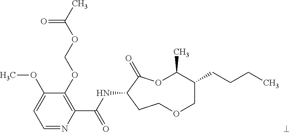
C1=NC(C(NC2C(=O)OC(C)C(CCCC)COCC2)=O)=C(OCOC(C)=O)C(OC)=C1
